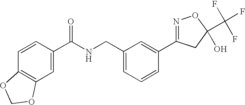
C1(C(NCC2=CC=CC(C3=NOC(C(F)(F)F)(O)C3)=C2)=O)=CC2=C(C=C1)OCO2
